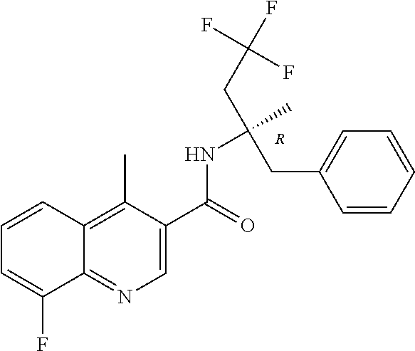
[R].C1=CC2=C(C)C(C(=O)NC(CC3=CC=CC=C3)(CC(F)(F)F)C)=CN=C2C(F)=C1
